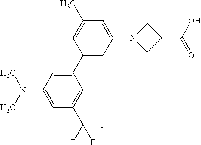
C1=C(N(C)C)C=C(C2=CC(N3CC(C(O)=O)C3)=CC(C)=C2)C=C1C(F)(F)F
